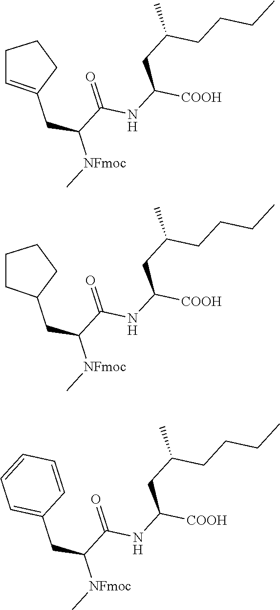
C[NFmoc]C(CC1=CCCC1)C(NC(CC(C)CCCC)[COOH])=O.C[NFmoc]C(CC1CCCC1)C(NC(CC(C)CCCC)[COOH])=O.C[NFmoc]C(CC1=CC=CC=C1)C(NC(CC(C)CCCC)[COOH])=O
